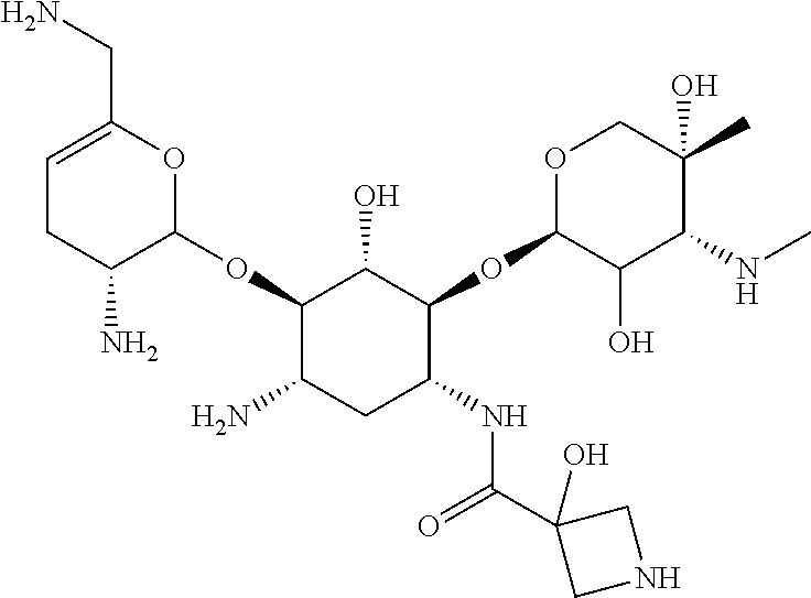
C1=C(CN)OC(OC2C(N)CC(NC(C3(O)CNC3)=O)C(OC3C(O)C(NC)C(C)(O)CO3)C2O)C(N)C1
